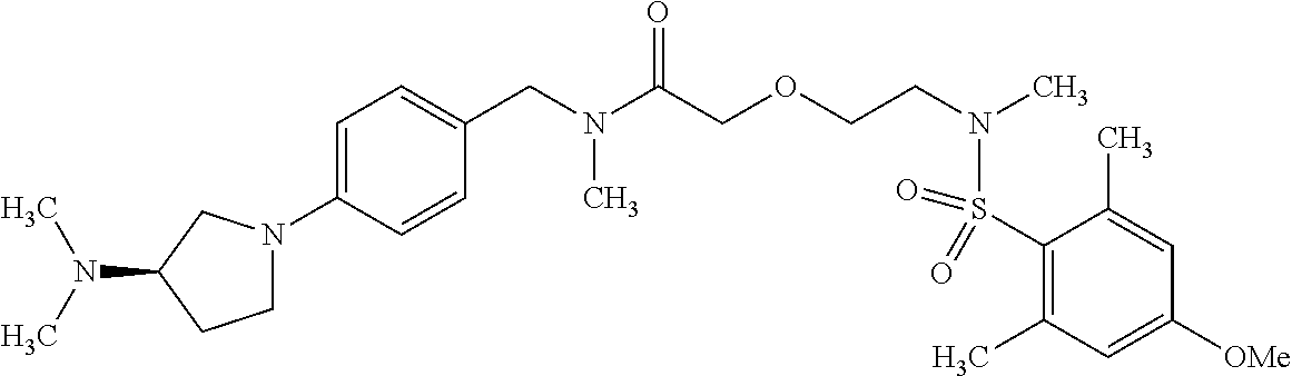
C1=C(N2CCC(N(C)C)C2)C=CC(CN(C(COCCN(S(C2=C(C)C=C([OMe])C=C2C)(=O)=O)C)=O)C)=C1
